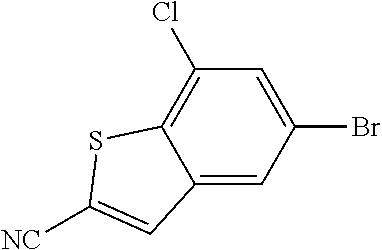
C12=CC(Br)=CC(Cl)=C1SC([NC])=C2
